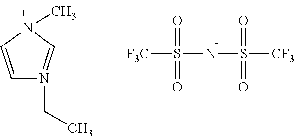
C1=CN(C)C=N1CC.[F3C]S(NS(=O)(=O)[CF3])(=O)=O
